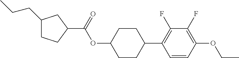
C1(CCC)CCC(C(OC2CCC(C3=C(F)C(F)=C(OCC)C=C3)CC2)=O)C1
